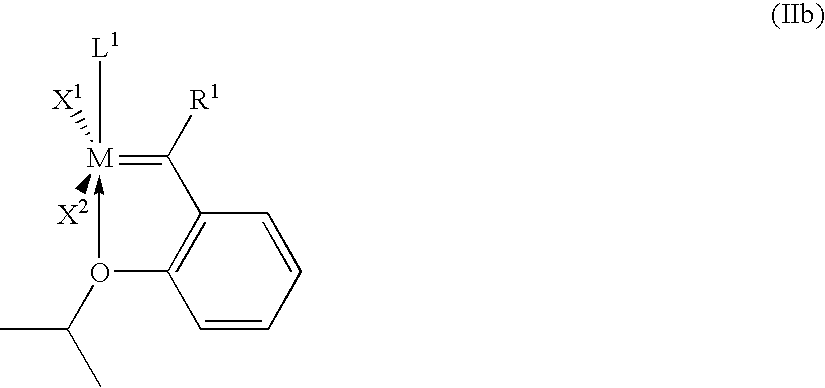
[M](=C([R1])C1=C(OC(C)C)C=CC=C1)([X2])([X1])[L1]
